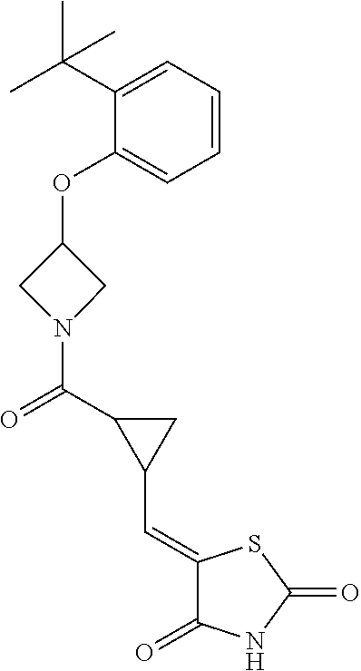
C1(OC2CN(C(C3C(C=C4C(=O)NC(=O)S4)C3)=O)C2)=CC=CC=C1C(C)(C)C
